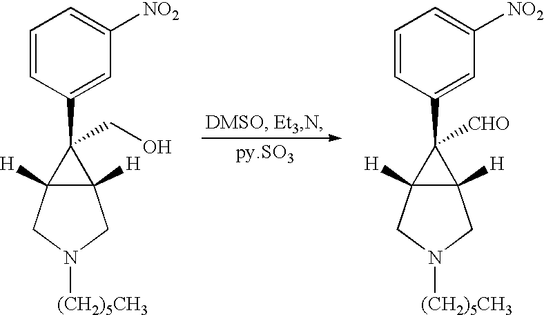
C1=CC(C2([CHO])C3([H])C2([H])CN([(CH2)5CH3])C3)=CC([NO2])=C1.C1=CC(C2(CO)C3([H])C2([H])CN([(CH2)5CH3])C3)=CC([NO2])=C1
